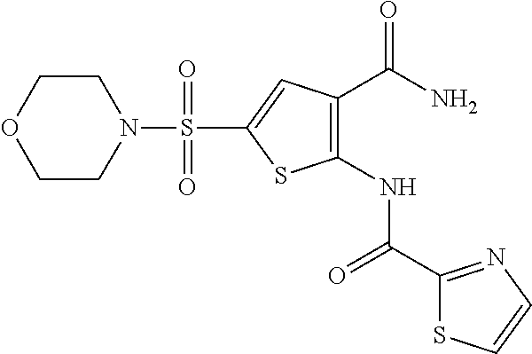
C1(NC(C2=NC=CS2)=O)=C(C(N)=O)C=C(S(N2CCOCC2)(=O)=O)S1
